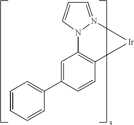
C1=CC(C2=CC=CC=C2)=CC2=C1[Ir]N1=CC=CN21
